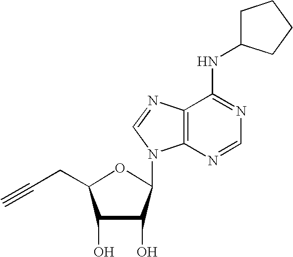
C(CC1C(O)C(O)C(N2C3=C(C(NC4CCCC4)=NC=N3)N=C2)O1)#C
